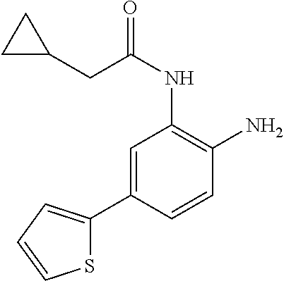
C1=C(C2=CC=CS2)C=CC(N)=C1NC(CC1CC1)=O
